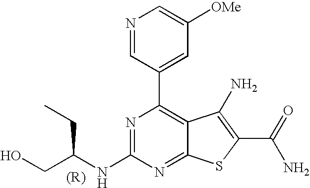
N1=CC(C2=C3C(=NC(NC(CO)CC)=N2)SC(C(N)=O)=C3N)=CC([OMe])=C1
